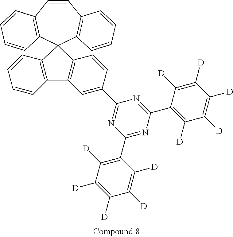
C1=CC2=C(C=CC=C2)C2(C3=C1C=CC=C3)C1=C(C3=C2C=CC=C3)C=C(C2=NC(C3=C([D])C([D])=C([D])C([D])=C3[D])=NC(C3=C([D])C([D])=C([D])C([D])=C3[D])=N2)C=C1
